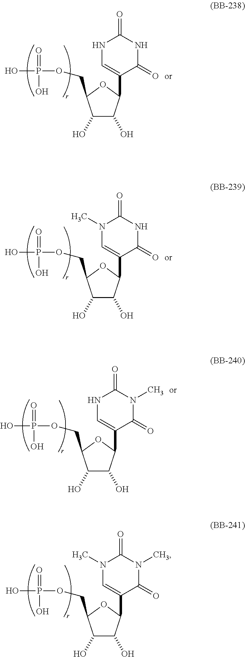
OC1C(O)C(COP(O)(=O)O)OC1C1=CNC(=O)NC1=O.OC1C(O)C(COP(O)(=O)O)OC1C1=CN(C)C(=O)NC1=O.OC1C(O)C(COP(O)(=O)O)OC1C1=CNC(=O)N(C)C1=O.OC1C(O)C(COP(O)(=O)O)OC1C1=CN(C)C(=O)N(C)C1=O
